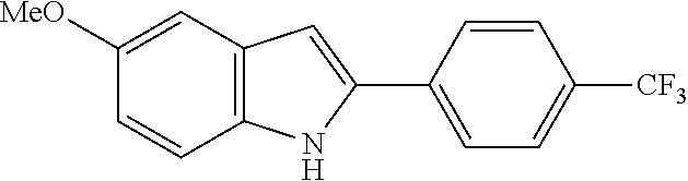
C12=C(C=C([MeO])C=C1)C=C(C1=CC=C([CF3])C=C1)N2
